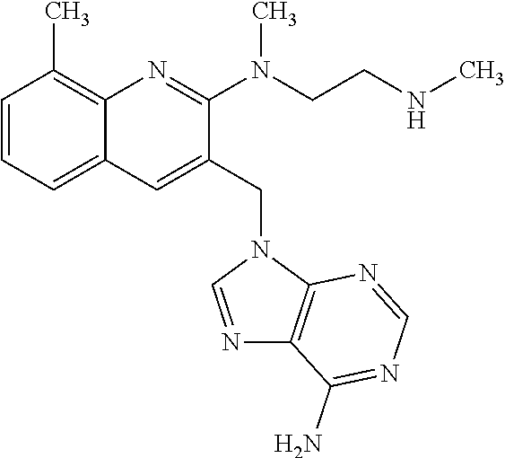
C1=CC=C2C(=C1C)N=C(N(CCNC)C)C(CN1C=NC3=C1N=CN=C3N)=C2
